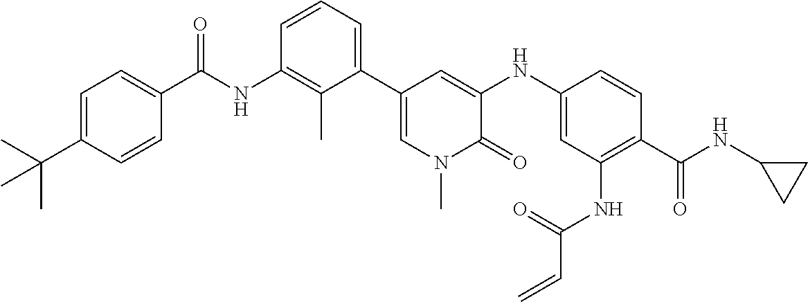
C1(C(C)(C)C)=CC=C(C(=O)NC2=C(C)C(C3=CN(C)C(=O)C(NC4=CC(NC(=O)C=C)=C(C(=O)NC5CC5)C=C4)=C3)=CC=C2)C=C1
